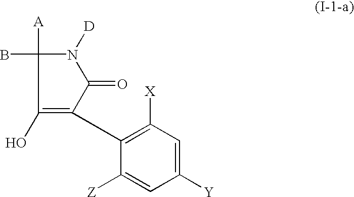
C1([Y])=CC([X])=C(C2=C(O)C(B)([A])N([D])C2=O)C([Z])=C1
